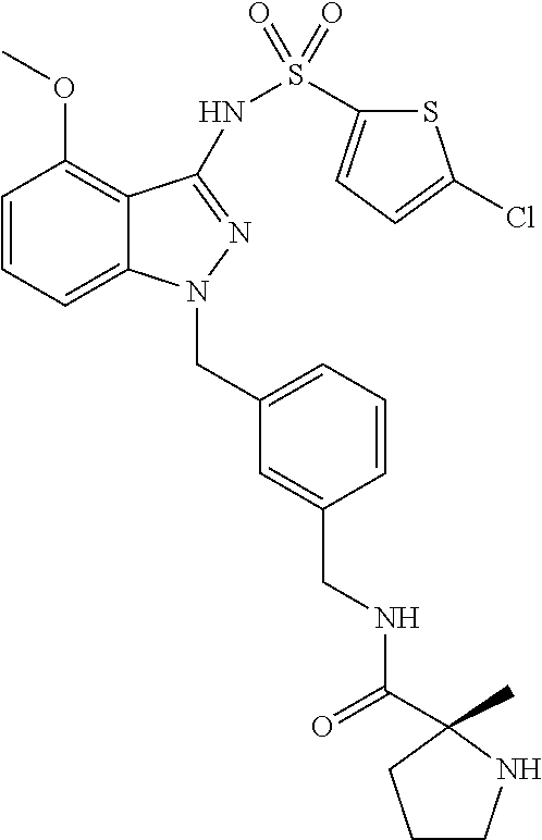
C1=CC=C2C(=C1OC)C(NS(=O)(=O)C1=CC=C(Cl)S1)=NN2CC1=CC=CC(CNC(=O)C2(C)NCCC2)=C1
